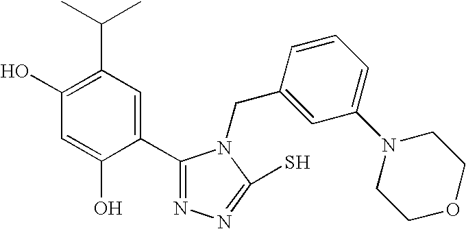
C1(O)=C(C(C)C)C=C(C2=NN=C(S)N2CC2=CC(N3CCOCC3)=CC=C2)C(O)=C1
